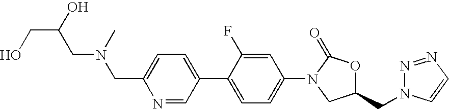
C1=C(C2=CC=C(N3C(=O)OC(CN4N=NC=C4)C3)C=C2F)C=NC(CN(CC(CO)O)C)=C1
